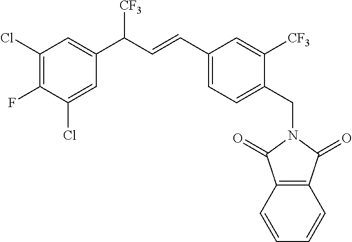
C1(Cl)=C(F)C(Cl)=CC(C(C=CC2=CC=C(CN3C(=O)C4=C(C3=O)C=CC=C4)C([CF3])=C2)[CF3])=C1
